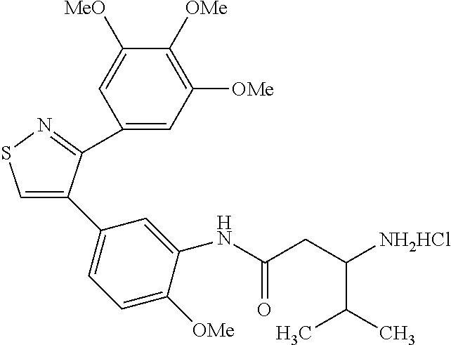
C1(C2=CSN=C2C2=CC([OMe])=C([OMe])C([MeO])=C2)=CC=C([OMe])C(NC(CC([NH2HCl])C(C)C)=O)=C1
